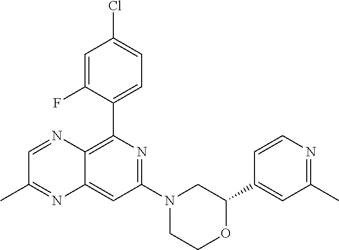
C1(C2=CC(C)=NC=C2)OCCN(C2=NC(C3=CC=C(Cl)C=C3F)=C3C(=C2)N=C(C)C=N3)C1
